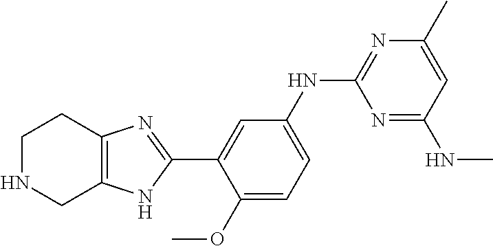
C1NCC2=C(C1)N=C(C1=CC(NC3=NC(C)=CC(NC)=N3)=CC=C1OC)N2
